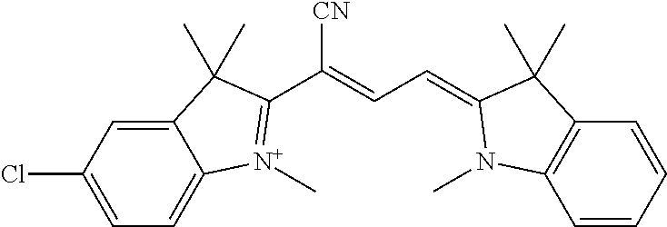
C1=C(Cl)C=C2C(=C1)[N+](C)=C(C(=CC=C1C(C)(C)C3=C(C=CC=C3)N1C)[CN])C2(C)C
